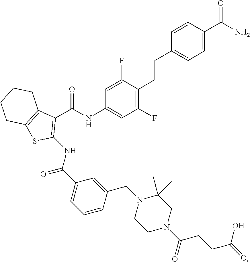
O=C(N)C1=CC=C(CCC2=C(F)C=C(NC(C3=C(NC(C4=CC=CC(CN5CCN(C(CCC(=O)O)=O)CC5(C)C)=C4)=O)SC4=C3CCCC4)=O)C=C2F)C=C1
